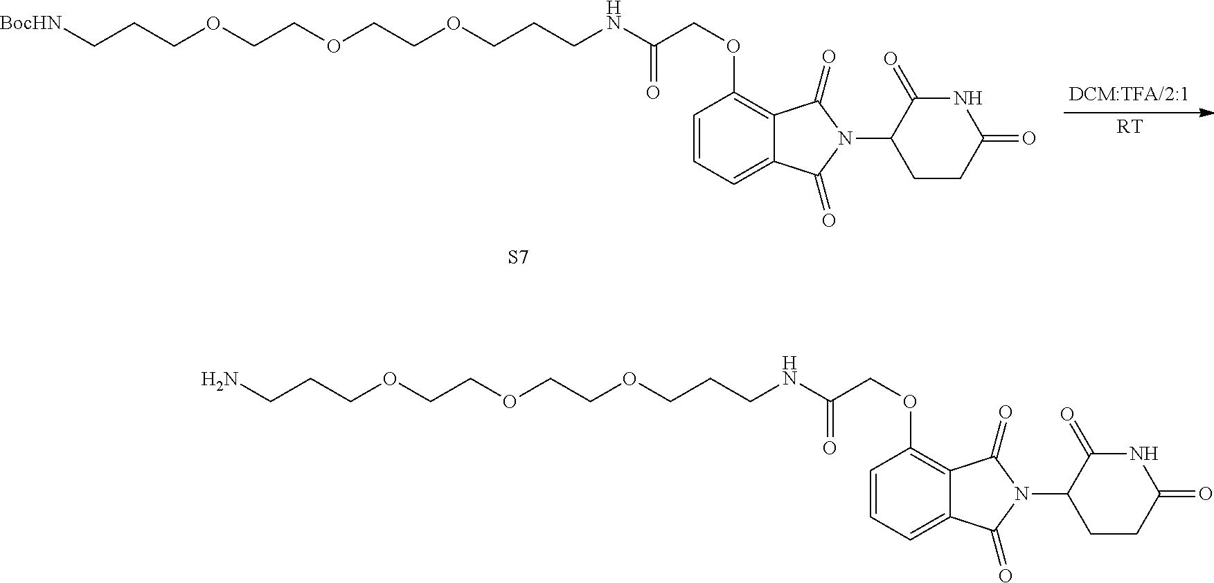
C(OCCCNC(COC1=C2C(=CC=C1)C(=O)N(C1CCC(=O)NC1=O)C2=O)=O)COCCOCCC[BocHN].[S7].[RT].C(OCCCNC(COC1=C2C(=CC=C1)C(=O)N(C1CCC(=O)NC1=O)C2=O)=O)COCCOCCCN
